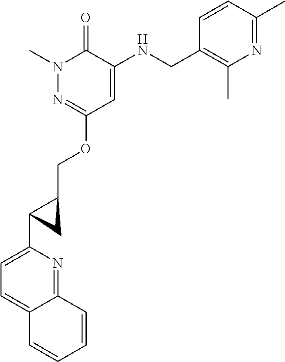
N1(C)N=C(OCC2CC2C2=CC=C3C(=N2)C=CC=C3)C=C(NCC2=C(C)N=C(C)C=C2)C1=O
